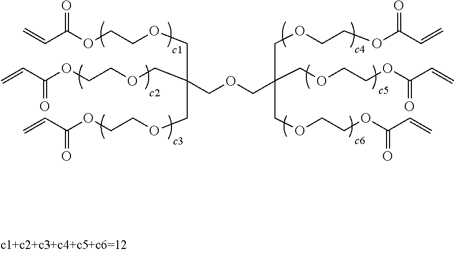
C=CC(OCCOCC(COCCOC(C=C)=O)(COCCOC(C=C)=O)COCC(COCCOC(C=C)=O)(COCCOC(C=C)=O)COCCOC(C=C)=O)=O
